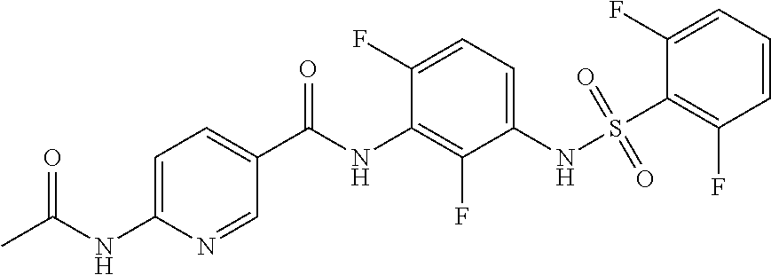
S(NC1=CC=C(F)C(NC(C2=CC=C(NC(C)=O)N=C2)=O)=C1F)(=O)(=O)C1=C(F)C=CC=C1F
